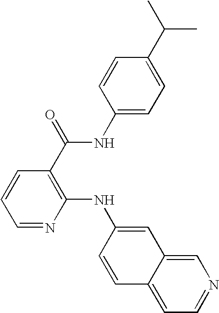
C1=CC=NC(NC2=CC3=CN=CC=C3C=C2)=C1C(=O)NC1=CC=C(C(C)C)C=C1
